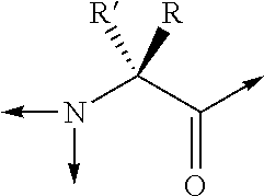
N(C(C(->C)=O)([R])[R])(->C)->C
